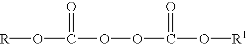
[R]OC(=O)OOC(O[R1])=O
